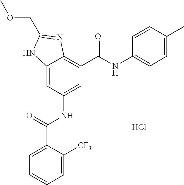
C12=CC(NC(=O)C3=CC=CC=C3[CF3])=CC(C(=O)NC3=CC=C(C)C=C3)=C1N=C(COC)N2.Cl
